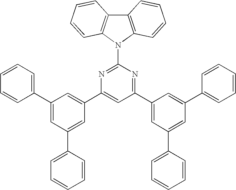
C1(C2=CC(C3=CC=CC=C3)=CC(C3=CC=CC=C3)=C2)=CC(C2=CC(C3=CC=CC=C3)=CC(C3=CC=CC=C3)=C2)=NC(N2C3=C(C4=C2C=CC=C4)C=CC=C3)=N1
